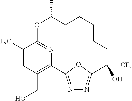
C1([F3C])=CC(CO)=C2N=C1OC(C)CCCCCC([CF3])(O)C1=NN=C2O1
